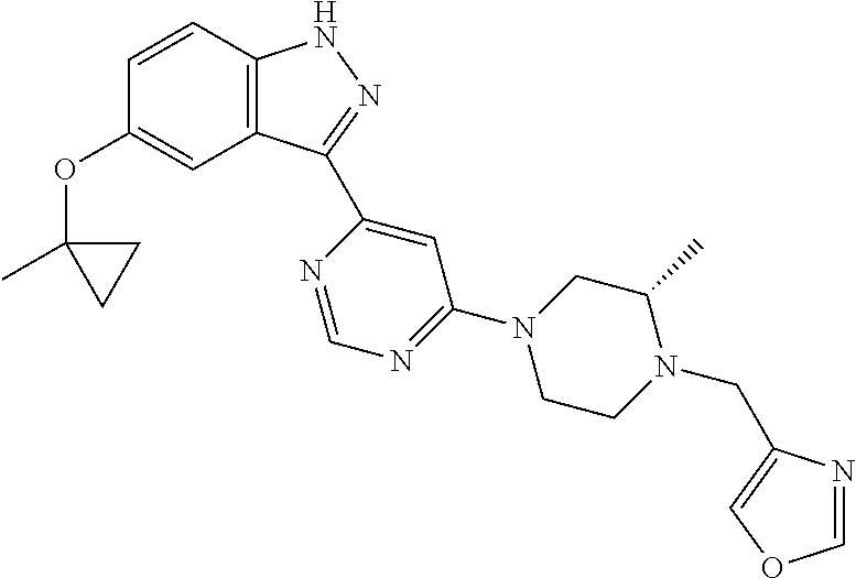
C1=CC2=C(C=C1OC1(C)CC1)C(C1=CC(N3CCN(CC4=COC=N4)C(C)C3)=NC=N1)=NN2
